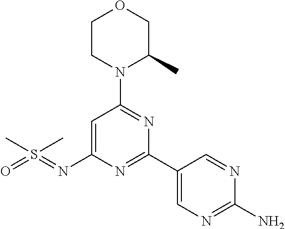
O1CCN(C2=NC(C3=CN=C(N)N=C3)=NC(N=S(=O)(C)C)=C2)C(C)C1
